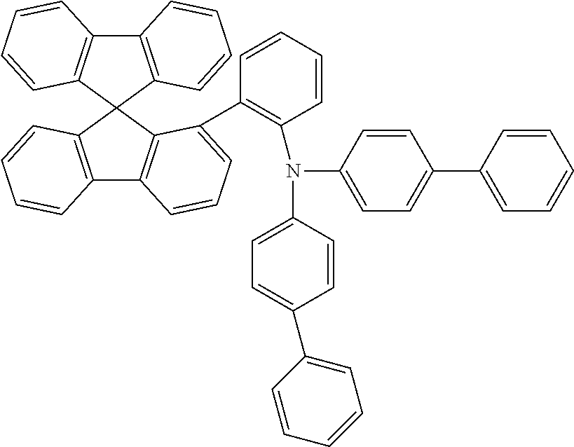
C12=C(C3(C4=C1C=CC=C4)C1=C(C4=C3C(C3=C(N(C5=CC=C(C6=CC=CC=C6)C=C5)C5=CC=C(C6=CC=CC=C6)C=C5)C=CC=C3)=CC=C4)C=CC=C1)C=CC=C2
